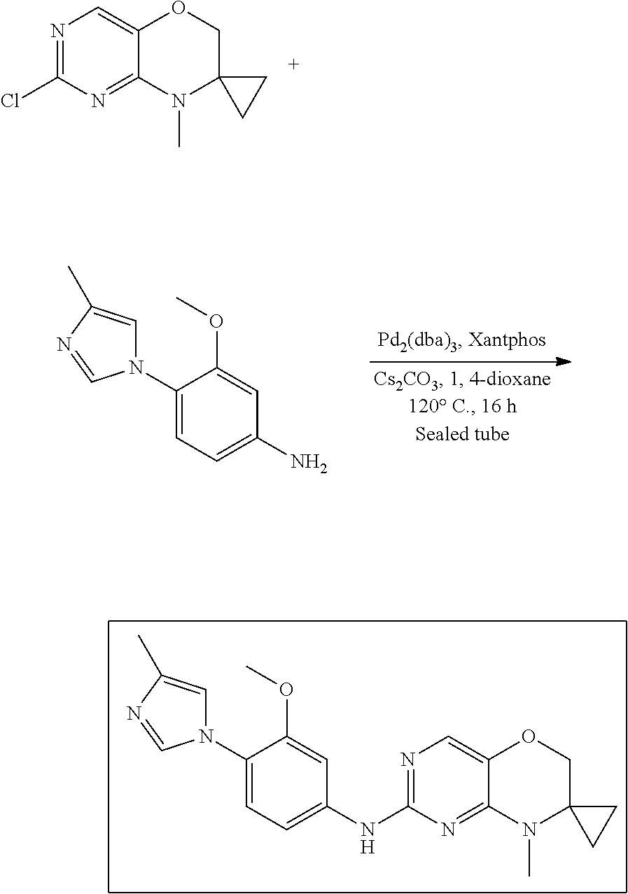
C1(N2C=C(C)N=C2)=CC=C(N)C=C1OC.C1(N2C=C(C)N=C2)=CC=C(NC2=NC=C3C(=N2)N(C)C2(CO3)CC2)C=C1OC.N1=C(Cl)N=C2C(=C1)OCC1(N2C)CC1
